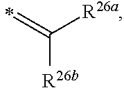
C([R26b])([R26a])=C
